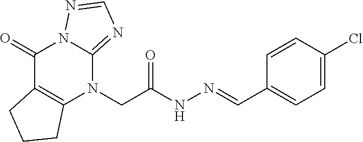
C1(=O)C2=C(N(CC(NN=CC3=CC=C(Cl)C=C3)=O)C3=NC=NN13)CCC2
